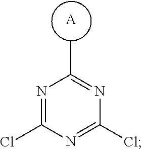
[A].N1=C(Cl)N=C(Cl)N=C1C
